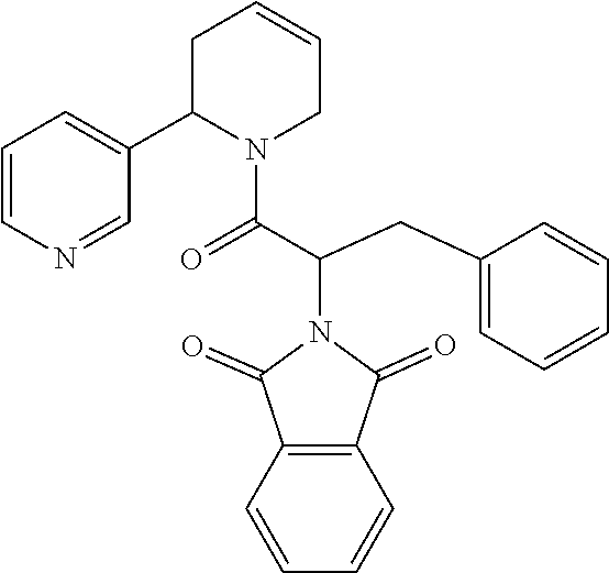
C1=NC=CC=C1C1CC=CCN1C(C(CC1=CC=CC=C1)N1C(=O)C2=C(C1=O)C=CC=C2)=O
